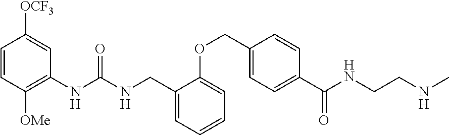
C1=CC([OMe])=C(NC(NCC2=CC=CC=C2OCC2=CC=C(C(=O)NCCNC)C=C2)=O)C=C1[OCF3]
